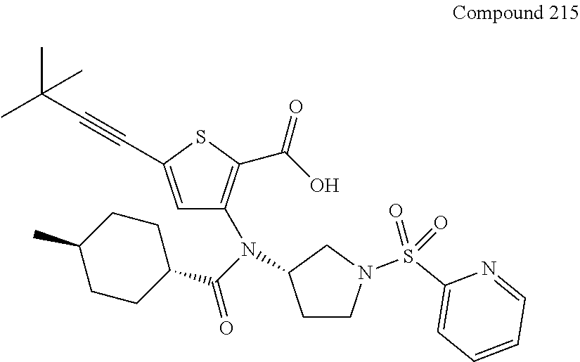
C1(C(=O)N(C2=C(C(O)=O)SC(C#CC(C)(C)C)=C2)C2CCN(S(C3=CC=CC=N3)(=O)=O)C2)CCC(C)CC1
